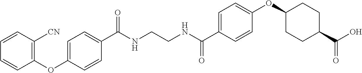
C(NCCNC(C1=CC=C(OC2CCC(C(O)=O)CC2)C=C1)=O)(=O)C1=CC=C(OC2=C([CN])C=CC=C2)C=C1
